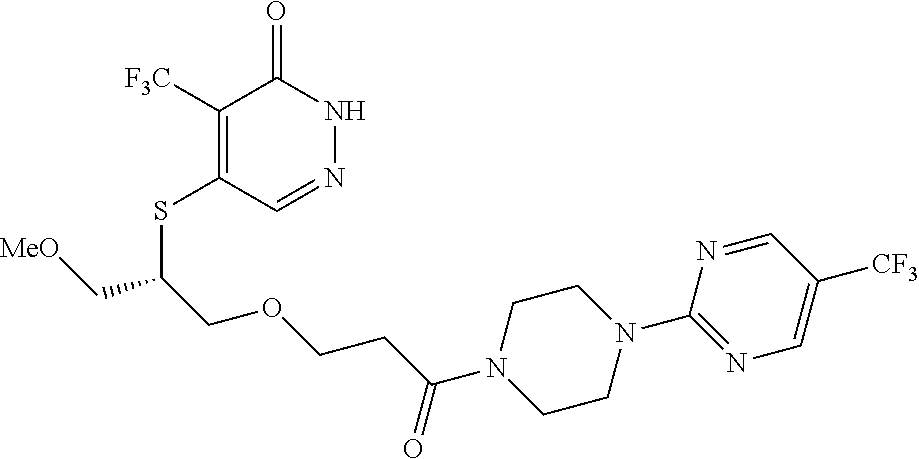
C1([F3C])=C(SC(C[MeO])COCCC(N2CCN(C3=NC=C([CF3])C=N3)CC2)=O)C=NNC1=O
